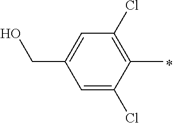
C1=C(Cl)C(C)=C(Cl)C=C1CO
